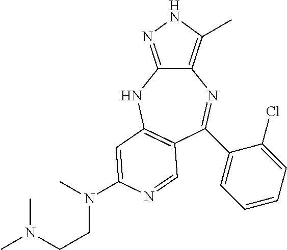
C12=C(C)NN=C1NC1=C(C=NC(N(C)CCN(C)C)=C1)C(C1=CC=CC=C1Cl)=N2
